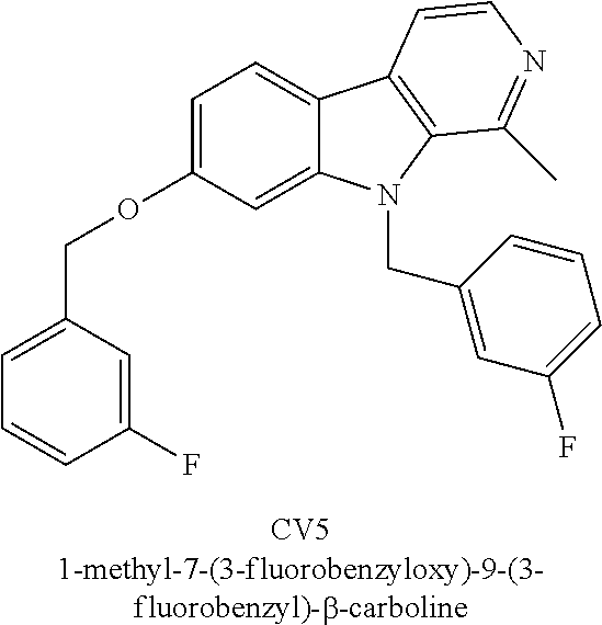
C1(F)=CC(COC2=CC=C3C(=C2)N(CC2=CC(F)=CC=C2)C2=C3C=CN=C2C)=CC=C1
